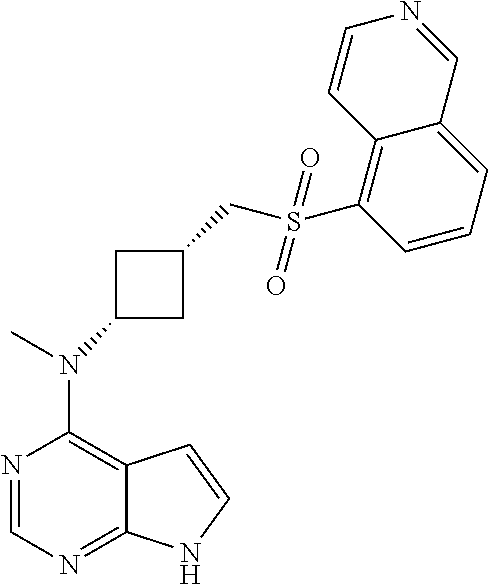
N1=CN=C2C(=C1N(C)C1CC(CS(C3=C4C(=CC=C3)C=NC=C4)(=O)=O)C1)C=CN2
